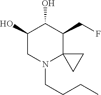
C1(O)CN(CCCC)C2(C(CF)C1O)CC2
